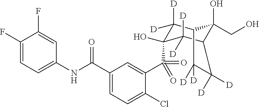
C1(F)=CC=C(NC(C2=CC=C(Cl)C(C(=O)(=O)C3(O)C([D])([D])C4C(O)(CO)C(C3([D])[D])C([D])([D])C4([D])[D])=C2)=O)C=C1F
